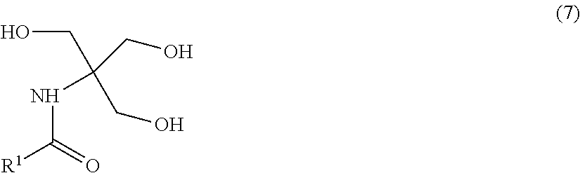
OCC(CO)(NC([R1])=O)CO
